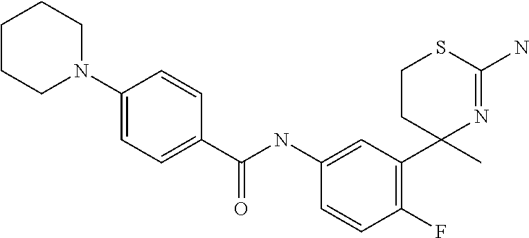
C(NC1=CC(C2(C)N=C(N)SCC2)=C(F)C=C1)(=O)C1=CC=C(N2CCCCC2)C=C1
